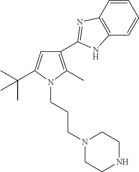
C1(C2=NC3=C(C=CC=C3)N2)=C(C)N(CCCN2CCNCC2)C(C(C)(C)C)=C1
